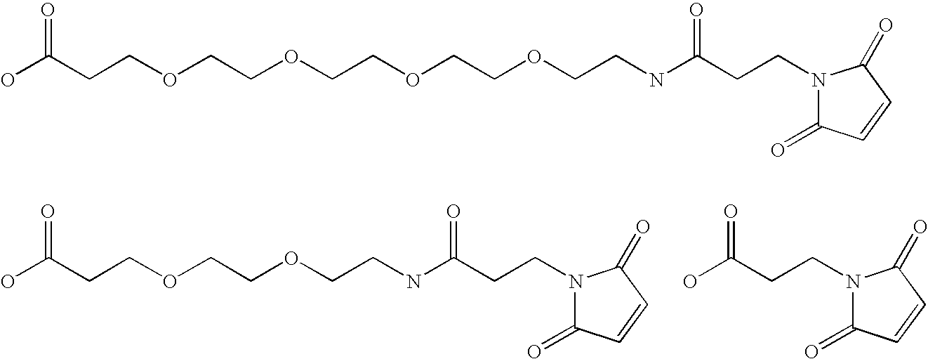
OC(CCOCCOCCNC(CCN1C(=O)C=CC1=O)=O)=O.OC(CCN1C(=O)C=CC1=O)=O.OC(CCOCCOCCOCCOCCNC(CCN1C(=O)C=CC1=O)=O)=O
